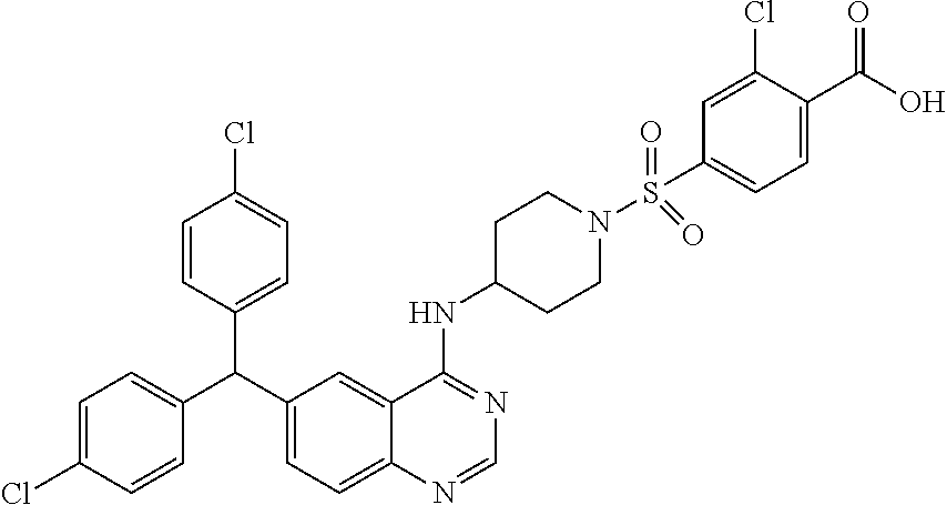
C1=CC(C(C2=CC=C3C(=C2)C(NC2CCN(S(=O)(=O)C4=CC=C(C(=O)O)C(Cl)=C4)CC2)=NC=N3)C2=CC=C(Cl)C=C2)=CC=C1Cl
